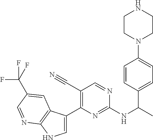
C1=C(C2=C(C#N)C=NC(NC(C)C3=CC=C(N4CCNCC4)C=C3)=N2)C2=C(N1)N=CC(C(F)(F)F)=C2
